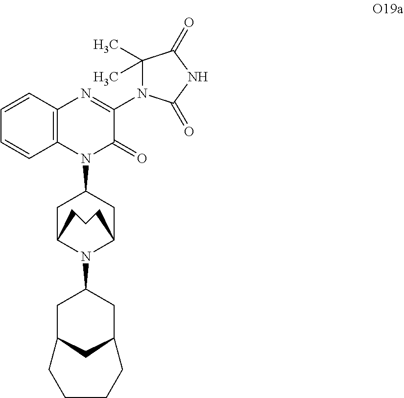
C12=C(N=C(N3C(C)(C)C(=O)NC3=O)C(=O)N1C1CC3N(C4CC5CC(C4)CCCC5)C(C1)CCC3)C=CC=C2
